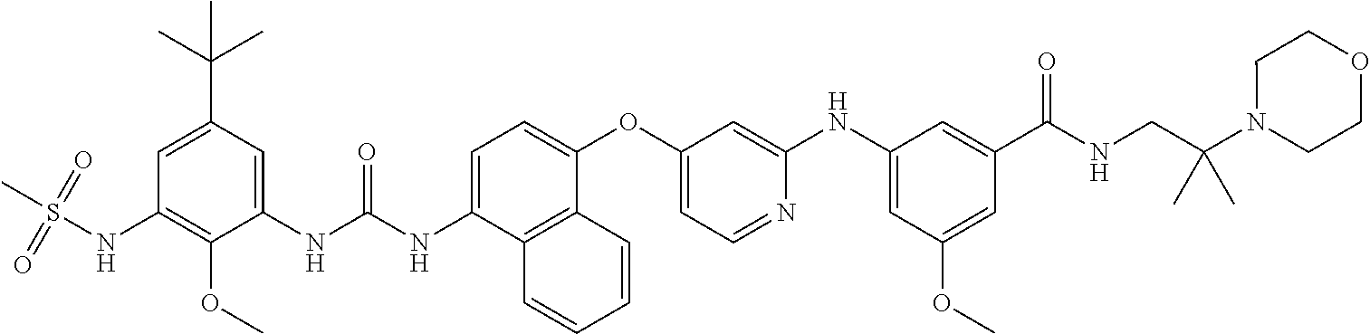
C1=C(NC(NC2=CC(C(C)(C)C)=CC(NS(C)(=O)=O)=C2OC)=O)C2=C(C(OC3=CC=NC(NC4=CC(OC)=CC(C(NCC(N5CCOCC5)(C)C)=O)=C4)=C3)=C1)C=CC=C2
